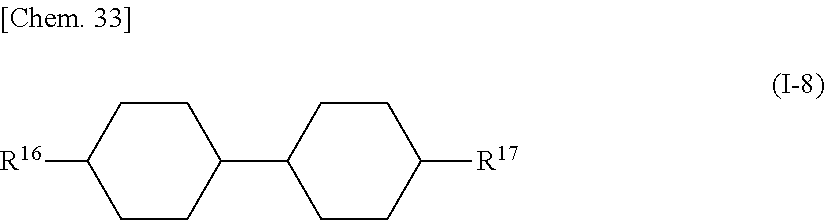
C1CC(C2CCC([R16])CC2)CCC1[R17]
